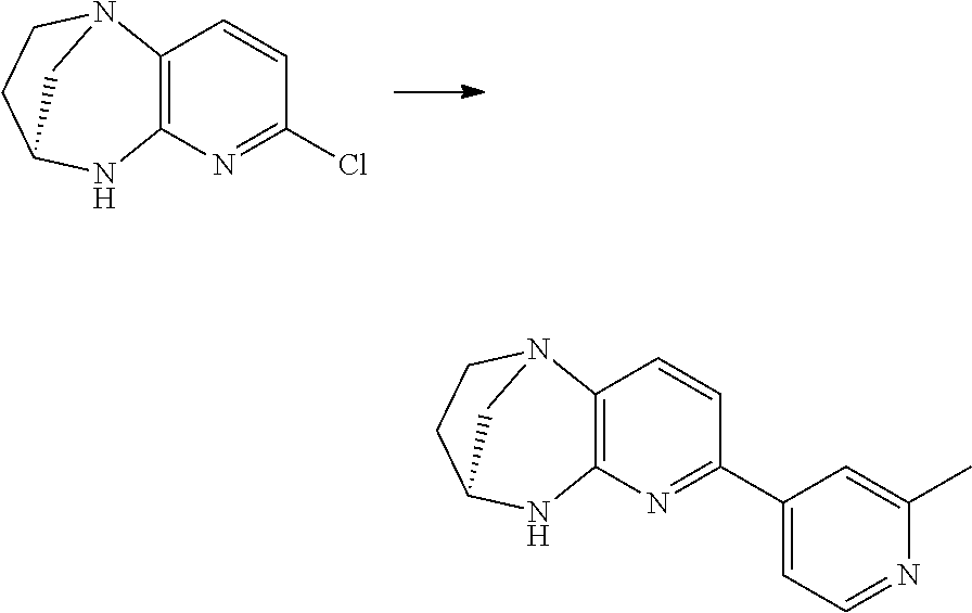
C12=C(N=C(Cl)C=C1)NC1CCN2C1.C12=C(N=C(C3=CC=NC(C)=C3)C=C1)NC1CCN2C1
